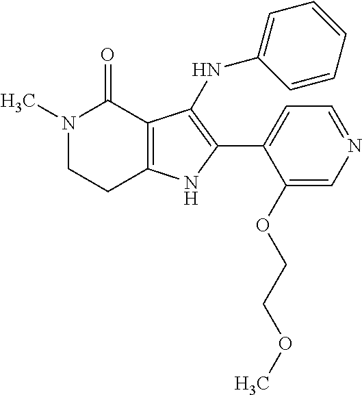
N1(C)CCC2=C(C1=O)C(NC1=CC=CC=C1)=C(C1=CC=NC=C1OCCOC)N2
